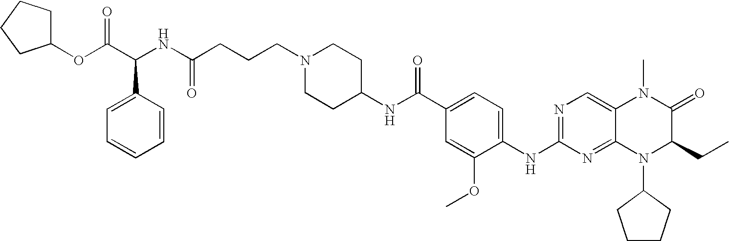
C1(OC(C(NC(CCCN2CCC(NC(C3=CC=C(NC4=NC=C5C(=N4)N(C4CCCC4)C(CC)C(=O)N5C)C(OC)=C3)=O)CC2)=O)C2=CC=CC=C2)=O)CCCC1
